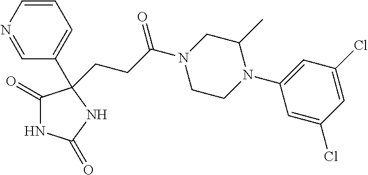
C1(=O)NC(=O)NC1(CCC(N1CCN(C2=CC(Cl)=CC(Cl)=C2)C(C)C1)=O)C1=CC=CN=C1
